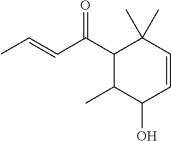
C1(C(C=CC)=O)C(C)C(O)C=CC1(C)C
